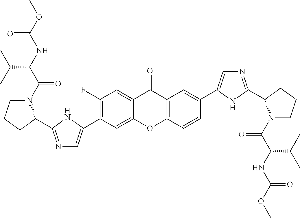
C1(F)=C(C2=CN=C(C3N(C(C(NC(OC)=O)C(C)C)=O)CCC3)N2)C=C2C(=C1)C(=O)C1=C(O2)C=CC(C2=CN=C(C3N(C(C(NC(OC)=O)C(C)C)=O)CCC3)N2)=C1
